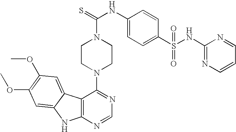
C12=C(N=CN=C1N1CCN(C(=S)NC3=CC=C(S(NC4=NC=CC=N4)(=O)=O)C=C3)CC1)NC1=CC(OC)=C(OC)C=C21
